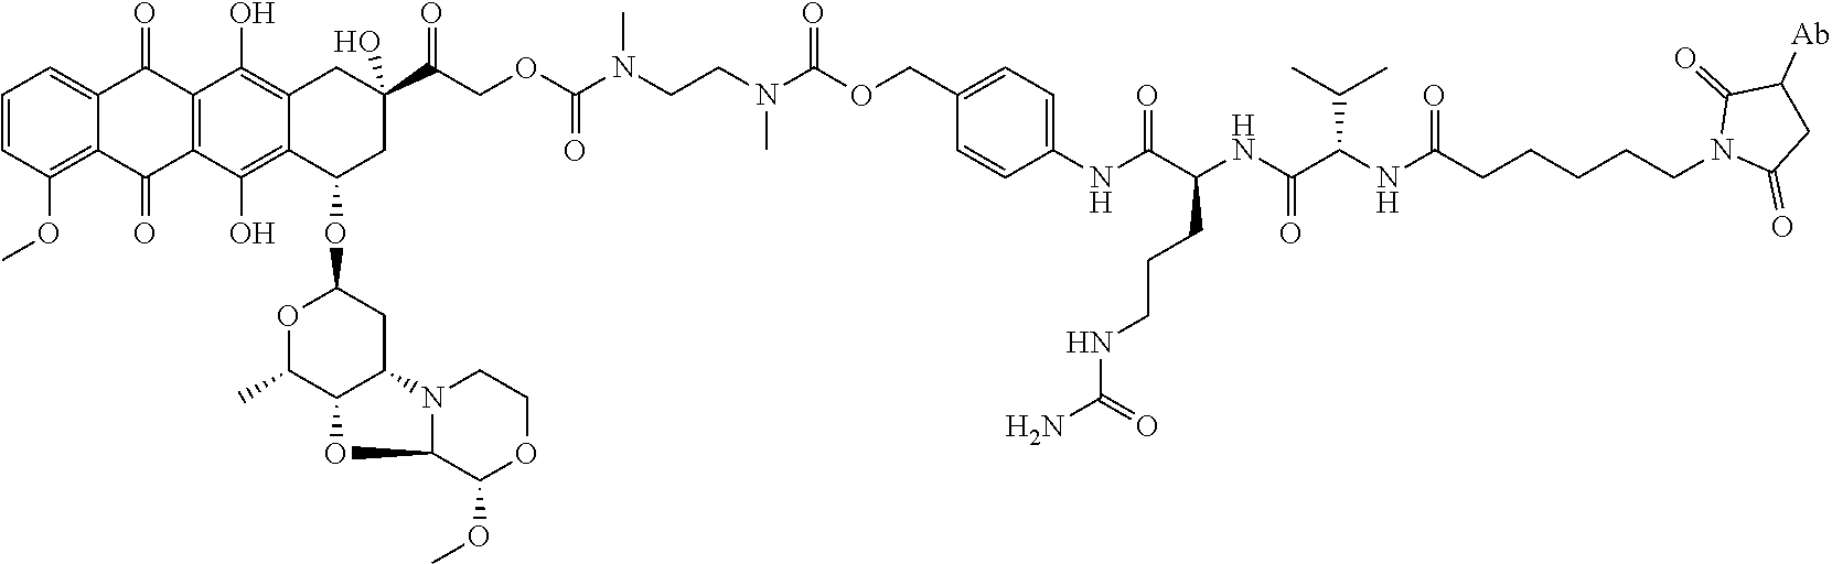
C1=CC(OC)=C2C(=C1)C(=O)C1=C(C2=O)C(O)=C2C(=C1O)CC(O)(C(COC(N(CCN(C(OCC1=CC=C(NC(C(NC(C(NC(CCCCCN3C(=O)CC([Ab])C3=O)=O)C(C)C)=O)CCCNC(N)=O)=O)C=C1)=O)C)C)=O)=O)CC2OC1OC(C)C2C(C1)N1C(O2)C(OC)OCC1
